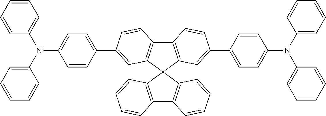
C12=C(C3(C4=C1C=CC(C1=CC=C(N(C5=CC=CC=C5)C5=CC=CC=C5)C=C1)=C4)C1=C(C4=C3C=CC=C4)C=CC=C1)C=C(C1=CC=C(N(C3=CC=CC=C3)C3=CC=CC=C3)C=C1)C=C2
